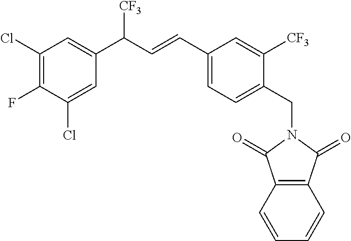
C1(Cl)=CC(C(C=CC2=CC=C(CN3C(=O)C4=C(C3=O)C=CC=C4)C([CF3])=C2)[CF3])=CC(Cl)=C1F
